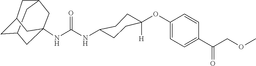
C12CC3CC(NC(NC4CCC([H])(OC5=CC=C(C(COC)=O)C=C5)CC4)=O)(C1)CC(C2)C3
